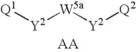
[Q1][Y2][W5a][Y2][Q2].[AA]
